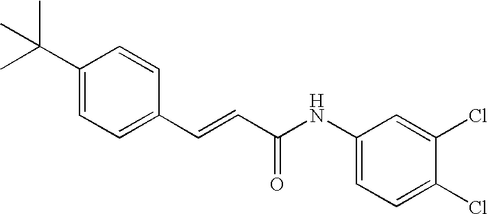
C(=CC(=O)NC1=CC=C(Cl)C(Cl)=C1)C1=CC=C(C(C)(C)C)C=C1
